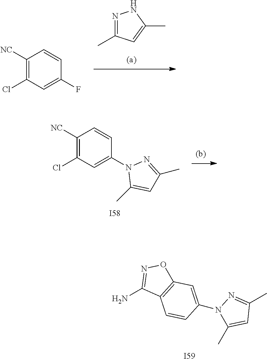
[I59].NC1=NOC2=C1C=CC(N1N=C(C)C=C1C)=C2.N1=C(C)C=C(C)N1.C1([NC])=C(Cl)C=C(F)C=C1.[I58].C1([NC])=C(Cl)C=C(N2C(C)=CC(C)=N2)C=C1
